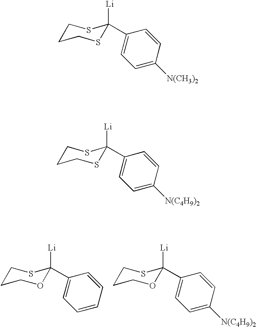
C1=C(C2([Li])OCCCS2)C=CC=C1.C1=C(C2([Li])OCCCS2)C=CC([N(C4H9)2])=C1.C1=C(C2([Li])SCCCS2)C=CC([N(CH3)2])=C1.C1=C(C2([Li])SCCCS2)C=CC([N(C4H9)2])=C1
